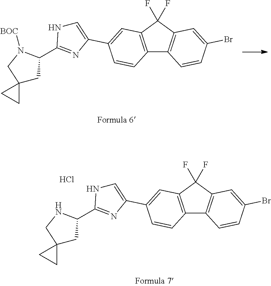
C12=C(C(F)(F)C3=C1C=CC(Br)=C3)C=C(C1=CNC(C3CC4(CN3[BOC])CC4)=N1)C=C2.C12=C(C(F)(F)C3=C1C=CC(Br)=C3)C=C(C1=CNC(C3CC4(CN3)CC4)=N1)C=C2.Cl
